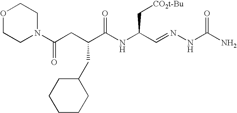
N1(C(CC(C(NC(C=NNC(N)=O)C[CO2t-Bu])=O)CC2CCCCC2)=O)CCOCC1
